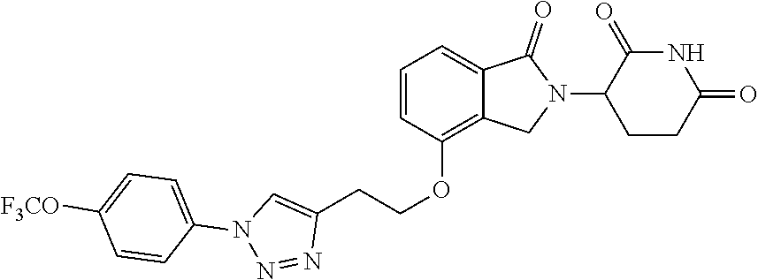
C1=CC(OCCC2=CN(C3=CC=C([F3CO])C=C3)N=N2)=C2C(=C1)C(=O)N(C1CCC(=O)NC1=O)C2
